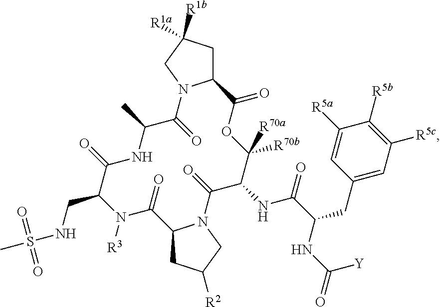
C1C([R1a])([R1b])CN2C1C(=O)OC([R70b])([R70a])C(NC(=O)C(NC(=O)[Y])CC1=CC([R5c])=C([R5b])C([R5a])=C1)C(=O)N1C(CC([R2])C1)C(=O)N([R3])C(CNS(C)(=O)=O)C(=O)NC(C)C2=O
